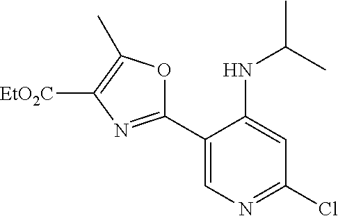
C1(C2=CN=C(Cl)C=C2NC(C)C)=NC([EtO2C])=C(C)O1
